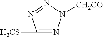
C1([H2CS])=NN([CH2CO])N=N1
